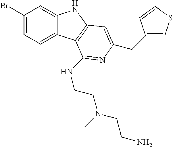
C1(Br)=CC=C2C(=C1)NC1=C2C(NCCN(CCN)C)=NC(CC2=CSC=C2)=C1
